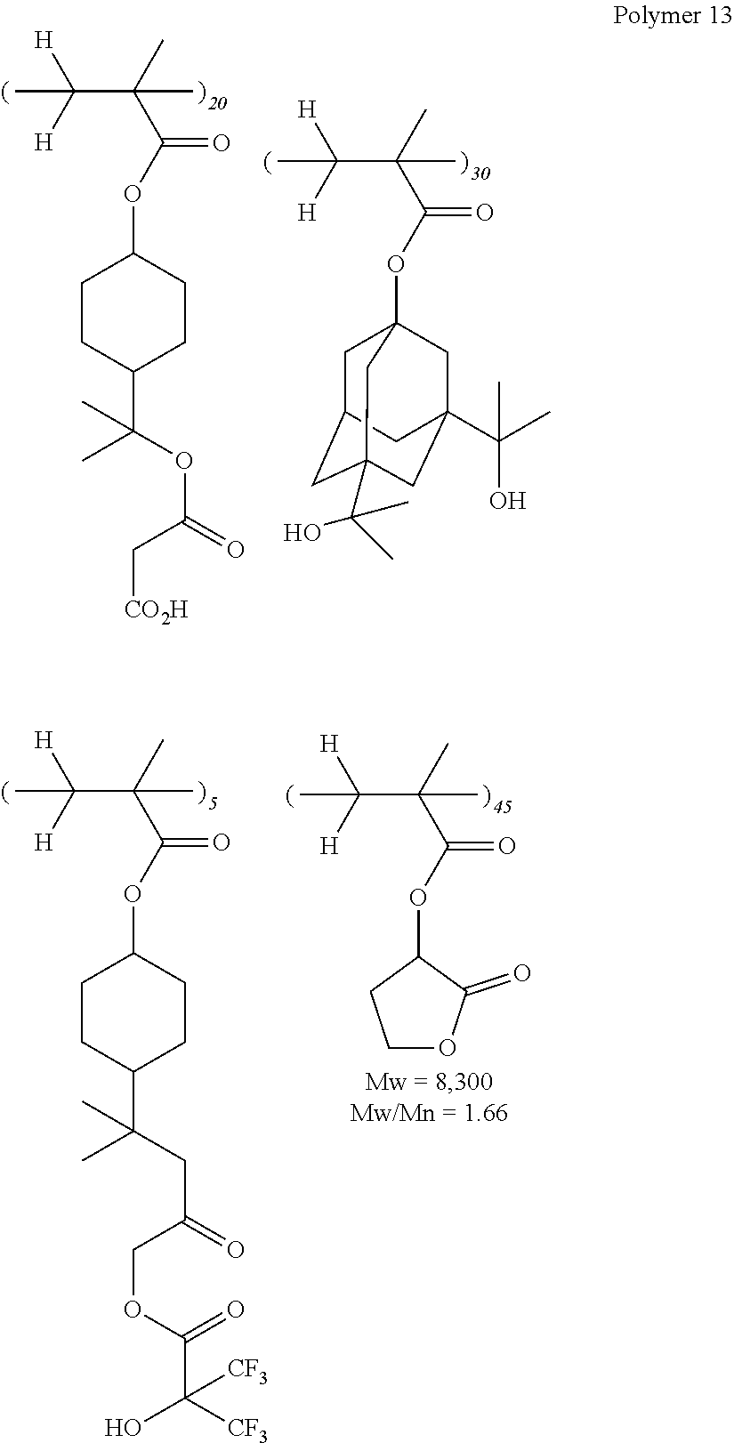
CC([H])([H])C(C)(C(OC1CCC(C(CC(=O)COC(=O)C([CF3])(O)[CF3])(C)C)CC1)=O)C.CC([H])([H])C(C)(C(OC1CCOC1=O)=O)C.CC([H])([H])C(C)(C(OC1CCC(C(C)(OC(C[CO2H])=O)C)CC1)=O)C.CC([H])([H])C(C)(C(OC12CC3CC(C(C)(C)O)(CC(C(C)(C)O)(C1)C3)C2)=O)C
